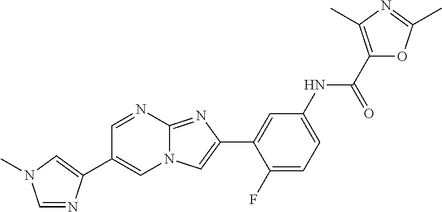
C1=NC2=NC(C3=CC(NC(C4=C(C)N=C(C)O4)=O)=CC=C3F)=CN2C=C1C1=CN(C)C=N1
